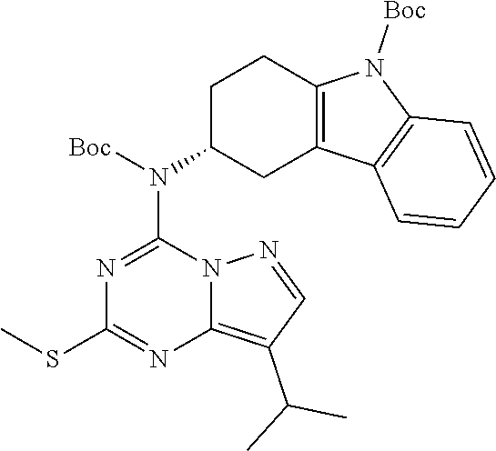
S(C)C1=NC2=C(C(C)C)C=NN2C(N(C2CC3=C(CC2)N([Boc])C2=C3C=CC=C2)[Boc])=N1
